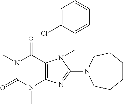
N1(C)C(=O)N(C)C2=C(C1=O)N(CC1=CC=CC=C1Cl)C(N1CCCCCC1)=N2
